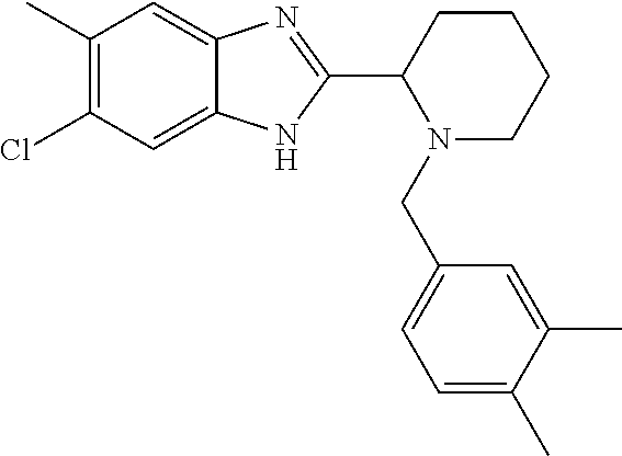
C1(C)=C(Cl)C=C2C(=C1)N=C(C1N(CC3=CC=C(C)C(C)=C3)CCCC1)N2
